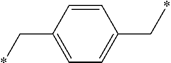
C1=CC(C*)=CC=C1C*
